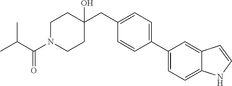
C1(CC2(O)CCN(C(C(C)C)=O)CC2)=CC=C(C2=CC=C3C(=C2)C=CN3)C=C1
